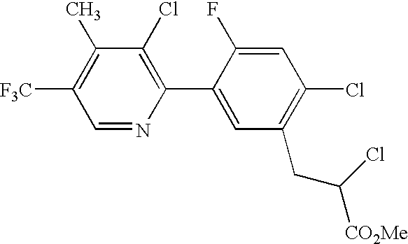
C1(Cl)=C(C2=CC(CC(Cl)[CO2Me])=C(Cl)C=C2F)N=CC([F3C])=C1C
